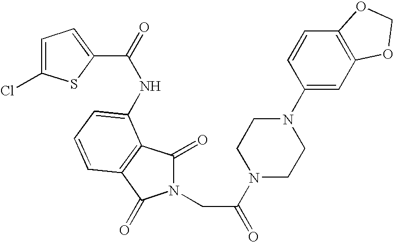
C1=C(Cl)SC(C(=O)NC2=CC=CC3=C2C(=O)N(CC(=O)N2CCN(C4=CC5=C(C=C4)OCO5)CC2)C3=O)=C1
